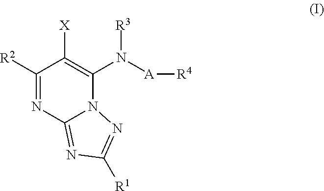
C1([R2])=NC2=NC([R1])=NN2C(N([A][R4])[R3])=C1[X]
